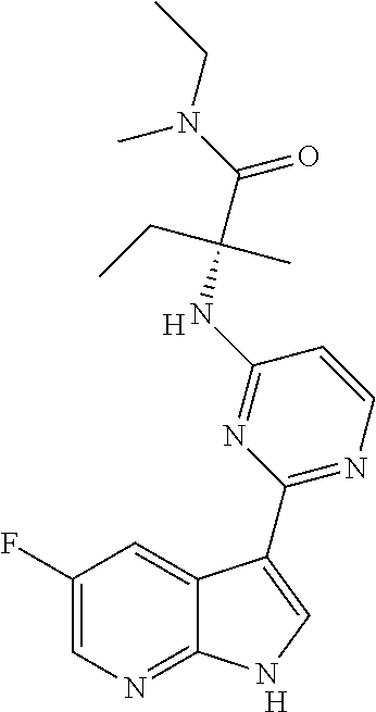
C1(F)=CN=C2C(=C1)C(C1=NC=CC(NC(C(N(CC)C)=O)(CC)C)=N1)=CN2.[H].[H]
